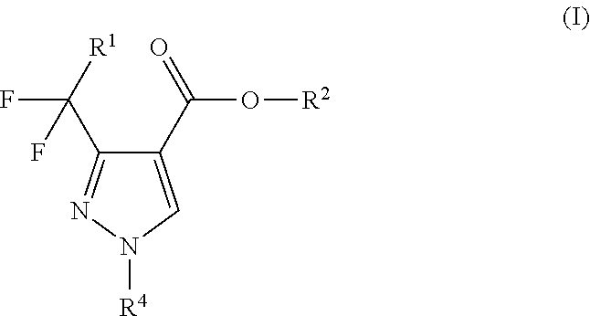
C1(C(O[R2])=O)=CN([R4])N=C1C(F)([R1])F
